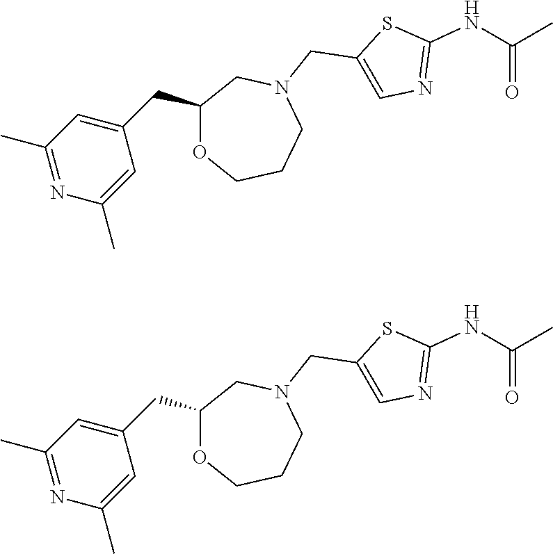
C1(C)=NC(C)=CC(CC2OCCCN(CC3=CN=C(NC(=O)C)S3)C2)=C1.C1(C)=NC(C)=CC(CC2OCCCN(CC3=CN=C(NC(=O)C)S3)C2)=C1
